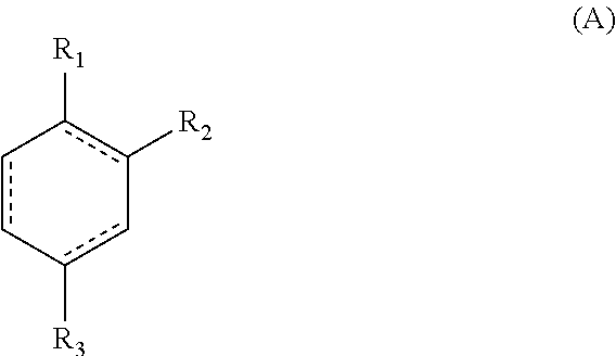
c1c-c([R3])c-c([R2])c-1[R1]
